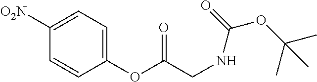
C1([O2N])=CC=C(OC(=O)CNC(OC(C)(C)C)=O)C=C1
